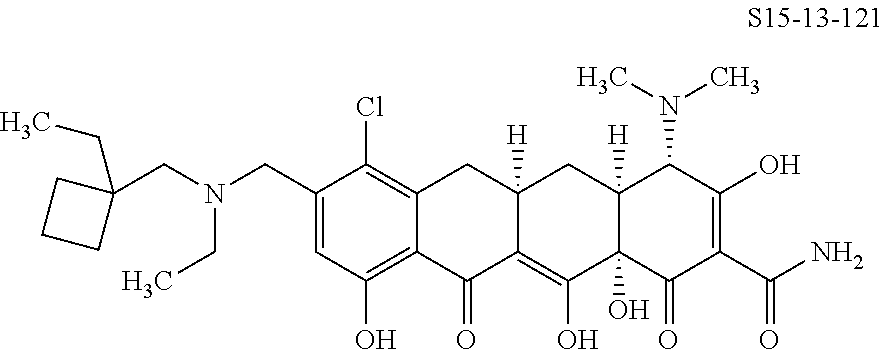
C12=C(Cl)C(CN(CC3(CC)CCC3)CC)=CC(O)=C1C(=O)C1=C(O)C3(O)C([H])(CC1([H])C2)C(N(C)C)C(O)=C(C(N)=O)C3=O
